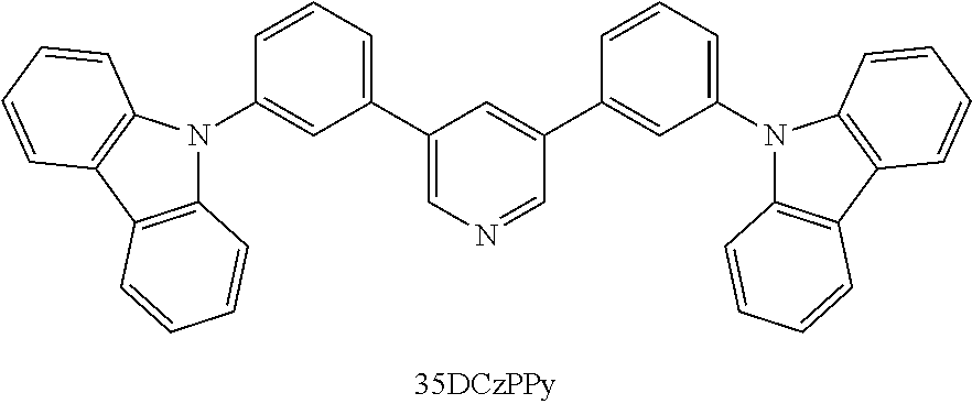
C1(C2=CN=CC(C3=CC(N4C5=C(C6=C4C=CC=C6)C=CC=C5)=CC=C3)=C2)=CC=CC(N2C3=C(C4=C2C=CC=C4)C=CC=C3)=C1
